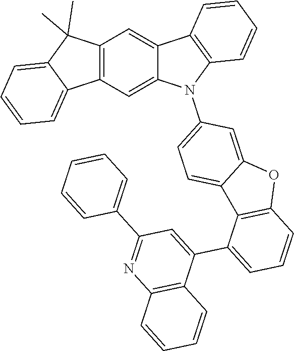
C12=C(C=C3C(=C1)C1=C(N3C3=CC=C4C(=C3)OC3=C4C(C4=CC(C5=CC=CC=C5)=NC5=C4C=CC=C5)=CC=C3)C=CC=C1)C1=CC=CC=C1C2(C)C
